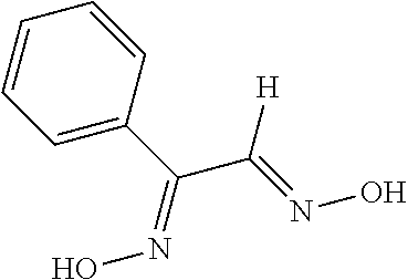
C1=C(C(C(=NO)[H])=NO)C=CC=C1
